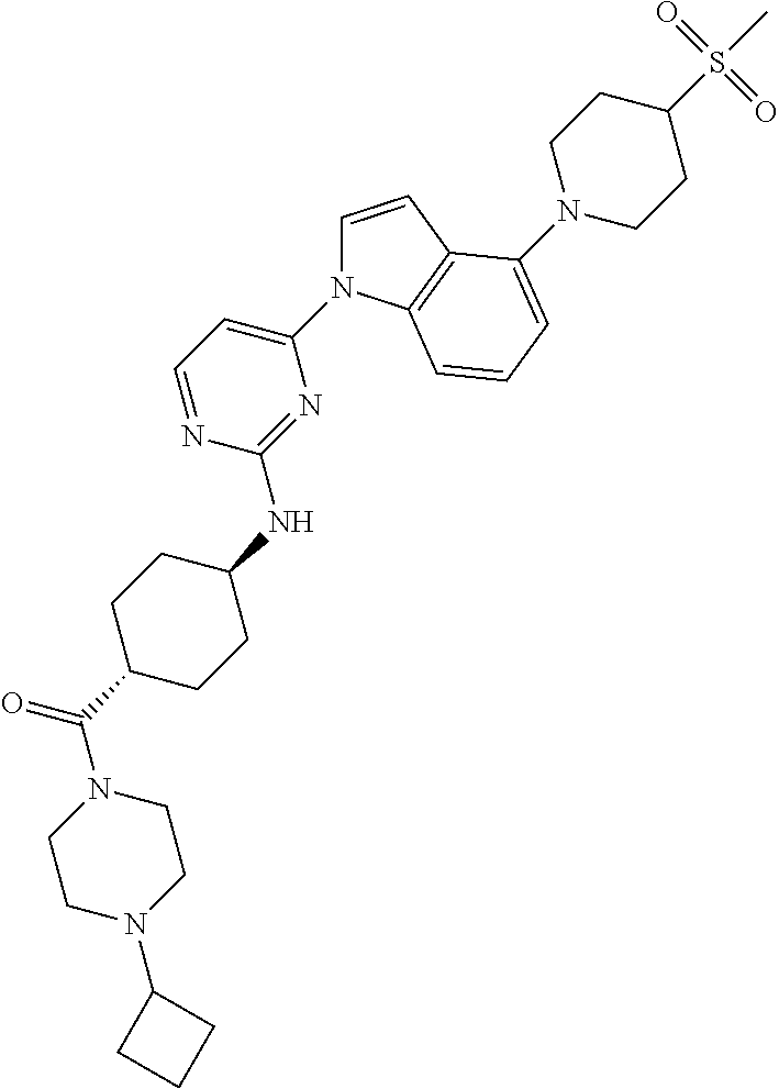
C1N(C2CCC2)CCN(C(C2CCC(NC3=NC(N4C=CC5=C4C=CC=C5N4CCC(S(C)(=O)=O)CC4)=CC=N3)CC2)=O)C1
